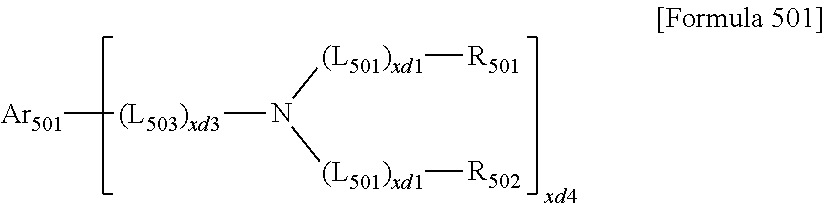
[Ar501][(L503)xd3]N([(L501)xd1][R502])[(L501)xd1][R501]
